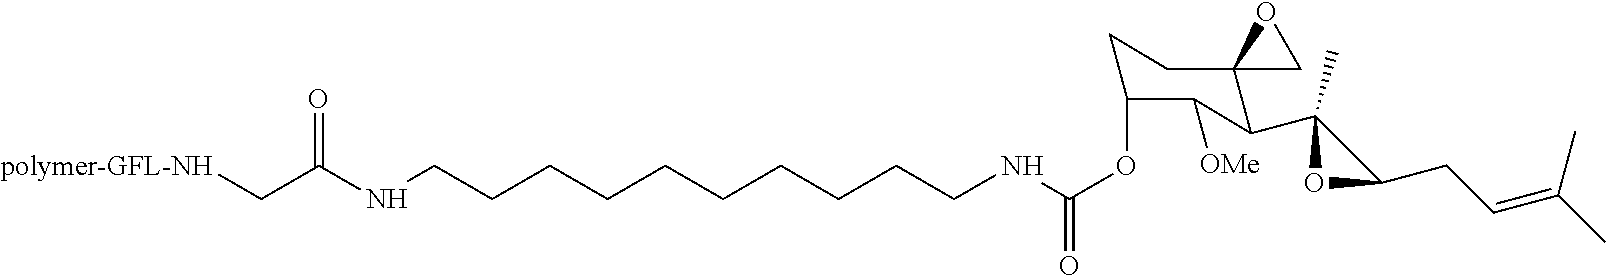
[polymer-GFL-NH]CC(NCCCCCCCCCCNC(OC1CCC2(C(C3(C)OC3CC=C(C)C)C1[OMe])CO2)=O)=O
